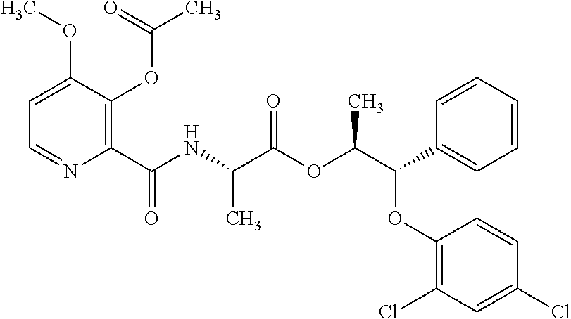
C1=C(OC)C(OC(C)=O)=C(C(NC(C(OC(C(OC2=C(Cl)C=C(Cl)C=C2)C2=CC=CC=C2)C)=O)C)=O)N=C1
